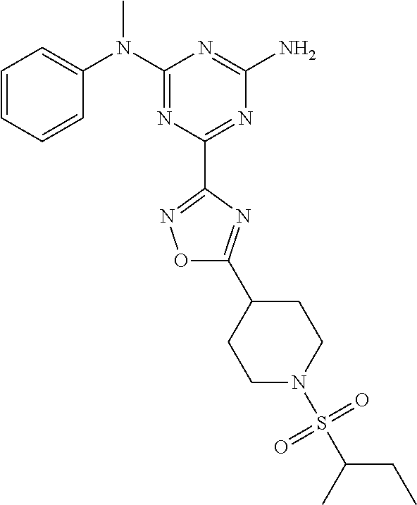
C1=CC=CC(N(C2=NC(C3=NOC(C4CCN(S(C(C)CC)(=O)=O)CC4)=N3)=NC(N)=N2)C)=C1
